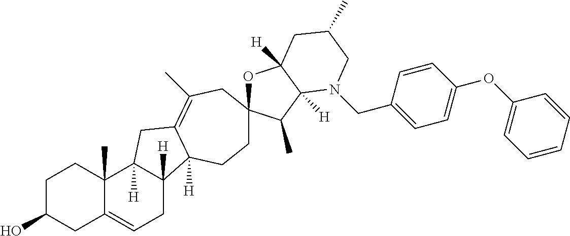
C1C(O)CC2=CCC3([H])C([H])(C2(C)C1)CC1=C(C)CC2(OC4([H])C([H])(C2C)N(CC2=CC=C(OC5=CC=CC=C5)C=C2)CC(C)C4)CCC31[H]
